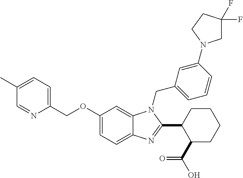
C1(C)=CC=C(COC2=CC=C3C(=C2)N(CC2=CC=CC(N4CC(F)(F)CC4)=C2)C(C2C(C(=O)O)CCCC2)=N3)N=C1
